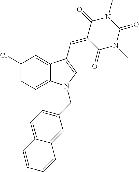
C1(Cl)=CC=C2C(=C1)C(C=C1C(=O)N(C)C(=O)N(C)C1=O)=CN2CC1=CC=C2C(=C1)C=CC=C2
